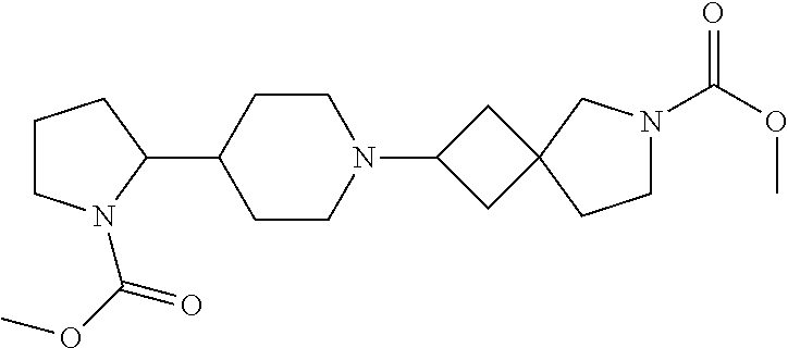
C1CN(C(OC)=O)C(C2CCN(C3CC4(C3)CCN(C(OC)=O)C4)CC2)C1
